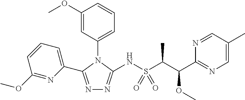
N1=C(C2=CC=CC(OC)=N2)N(C2=CC=CC(OC)=C2)C(NS(C(C)C(OC)C2=NC=C(C)C=N2)(=O)=O)=N1
